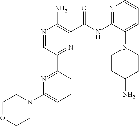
N1=CC(C2=NC(N3CCOCC3)=CC=C2)=NC(C(NC2=NC=CC=C2N2CCC(N)CC2)=O)=C1N
